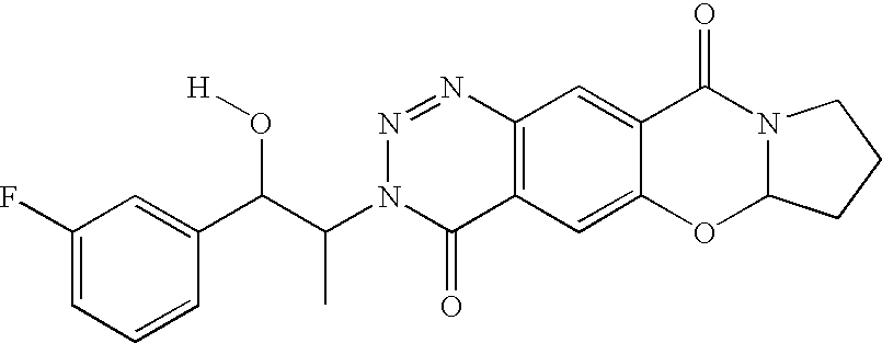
C1(F)=CC=CC(C(C(N2C(=O)C3=C(N=N2)C=C2C(=C3)OC3N(C2=O)CCC3)C)O[H])=C1
